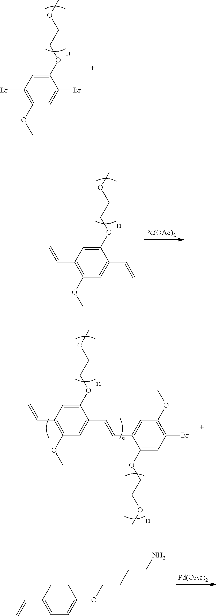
BrC1=C(OC)C=C(Br)C(OCCOC)=C1.C(C1=C(OC)C=C(C=C)C(OCCOC)=C1)=C.[Pd(OAc)2].C(C1=C(OC)C=C(C=CC2=CC(OC)=C(Br)C=C2OCCOC)C(OCCOC)=C1)=C.[Pd(OAc)2].C1=CC(C=C)=CC=C1OCCCCN
